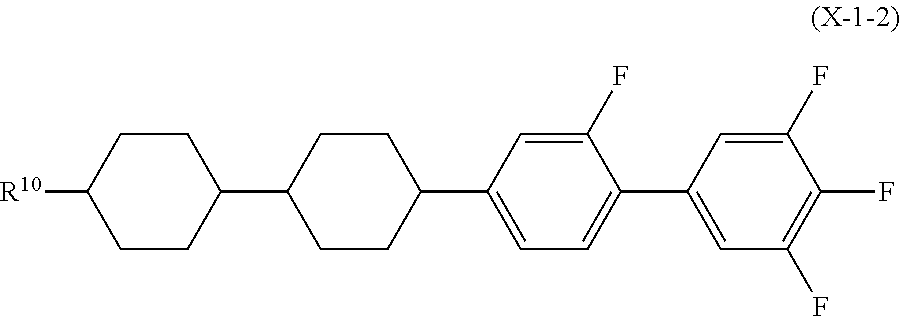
C1(C2CCC(C3=CC=C(C4=CC(F)=C(F)C(F)=C4)C(F)=C3)CC2)CCC([R10])CC1
